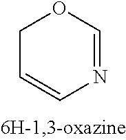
C1C=CN=CO1
